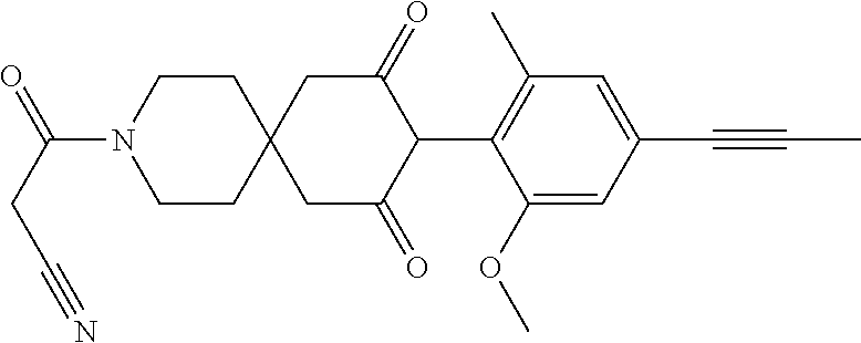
C1CN(C(=O)CC#N)CCC12CC(=O)C(C1=C(C)C=C(C#CC)C=C1OC)C(=O)C2
